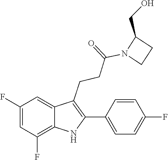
C1=CC(F)=CC=C1C1=C(CCC(=O)N2CCC2CO)C2=CC(F)=CC(F)=C2N1
